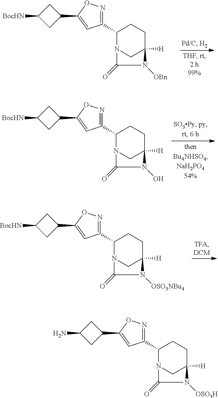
C1(C2=NOC(C3CC([BocHN])C3)=C2)N2CC([H])(CC1)N([OBn])C2=O.C1(C2=NOC(C3CC([BocHN])C3)=C2)N2CC([H])(CC1)N(O)C2=O.C1(C2=NOC(C3CC([BocHN])C3)=C2)N2CC([H])(CC1)N([OSO3NBu4])C2=O.C1(C2=NOC(C3CC(N)C3)=C2)N2CC([H])(CC1)N([OSO3H])C2=O
